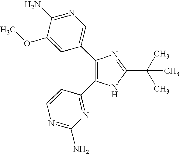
C1(C2=CN=C(N)C(OC)=C2)=C(C2=NC(N)=NC=C2)NC(C(C)(C)C)=N1
